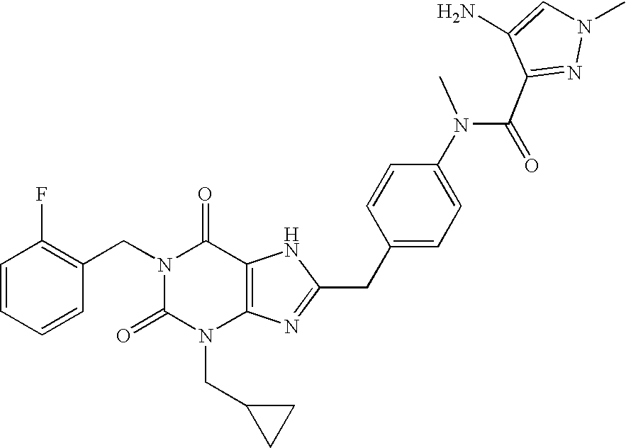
C1=CC=CC(CN2C(=O)N(CC3CC3)C3=C(C2=O)NC(CC2=CC=C(N(C(=O)C4=NN(C)C=C4N)C)C=C2)=N3)=C1F
